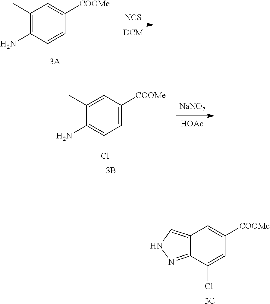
[DCM].[NCS].C1(C)=C(N)C=CC([COOMe])=C1.[3C].C12=CNN=C1C(Cl)=CC([COOMe])=C2.C1(C)=CC([COOMe])=CC(Cl)=C1N.[HOAc].[NaNO2]
